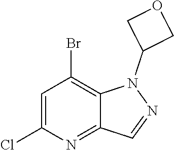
C1(Cl)=CC(Br)=C2C(=N1)C=NN2C1COC1
